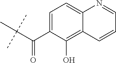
C(C(C)(C)C)(C1=CC=C2C(=C1O)C=CC=N2)=O
